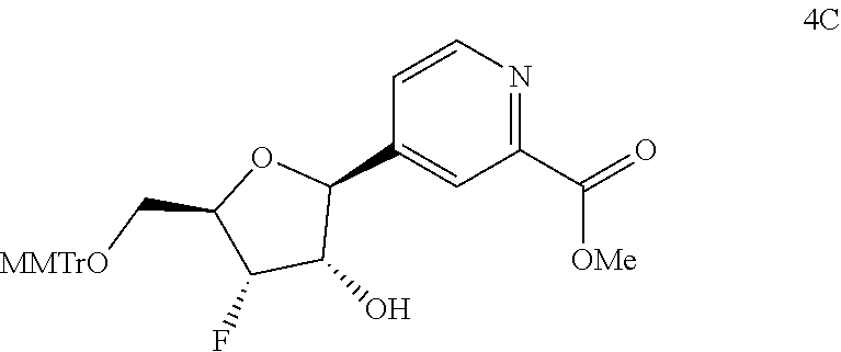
C1(C(=O)[OMe])=NC=CC(C2OC(C[MMTrO])C(F)C2O)=C1
